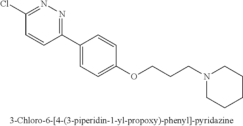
C1(Cl)=NN=C(C2=CC=C(OCCCN3CCCCC3)C=C2)C=C1
